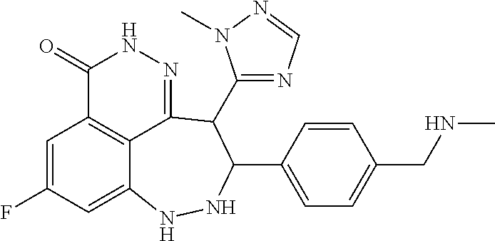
C1=C(F)C=C2C3=C1C(=O)NN=C3C(C1=NC=NN1C)C(C1=CC=C(CNC)C=C1)NN2
